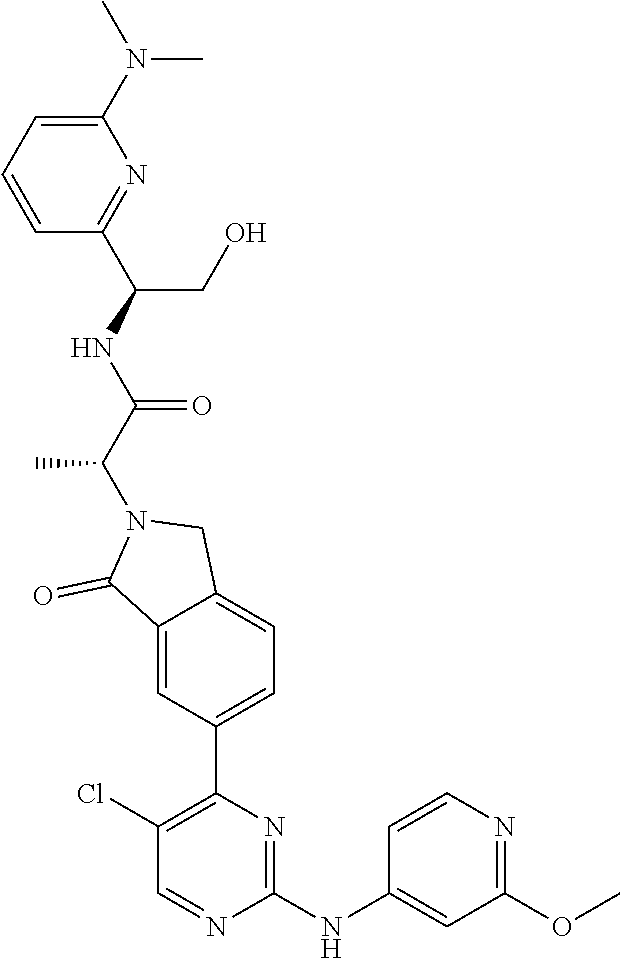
C1(NC2=CC(OC)=NC=C2)=NC(C2=CC=C3C(=C2)C(=O)N(C(C)C(=O)NC(C2=NC(N(C)C)=CC=C2)CO)C3)=C(Cl)C=N1
